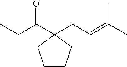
O=C(C1(CC=C(C)C)CCCC1)CC
